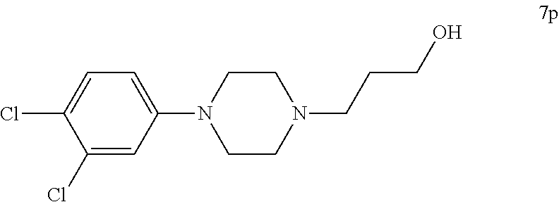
C1(Cl)=CC(N2CCN(CCCO)CC2)=CC=C1Cl
